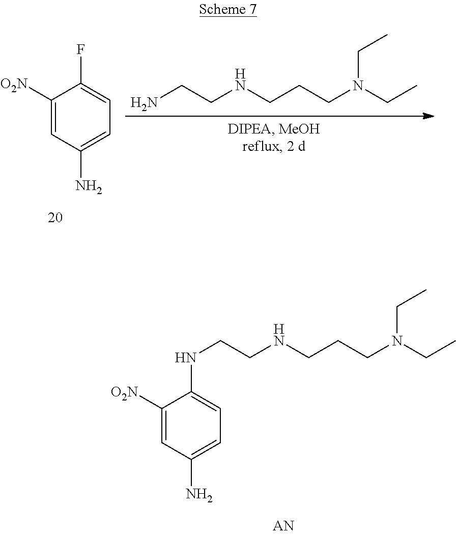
C1([O2N])=CC(N)=CC=C1F.NCCNCCCN(CC)CC.C1([O2N])=CC(N)=CC=C1NCCNCCCN(CC)CC
